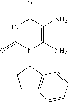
N1C(=O)N(C2CCC3=C2C=CC=C3)C(N)=C(N)C1=O
